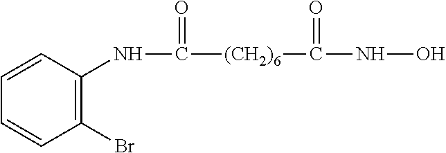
N(C([(CH2)6]C(NO)=O)=O)C1=C(Br)C=CC=C1
